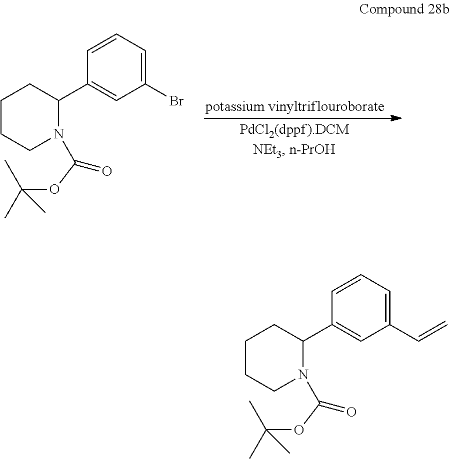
C1CCN(C(=O)OC(C)(C)C)C(C2=CC(Br)=CC=C2)C1.C1CCN(C(=O)OC(C)(C)C)C(C2=CC(C=C)=CC=C2)C1
